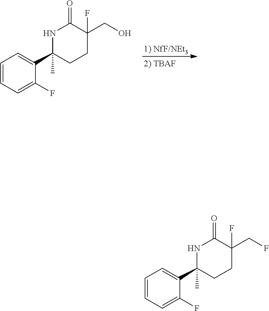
[1) NfF/NEt3].C1=CC=C(F)C(C2(C)CCC(F)(CO)C(=O)N2)=C1.C1=CC=C(F)C(C2(C)CCC(F)(CF)C(=O)N2)=C1
